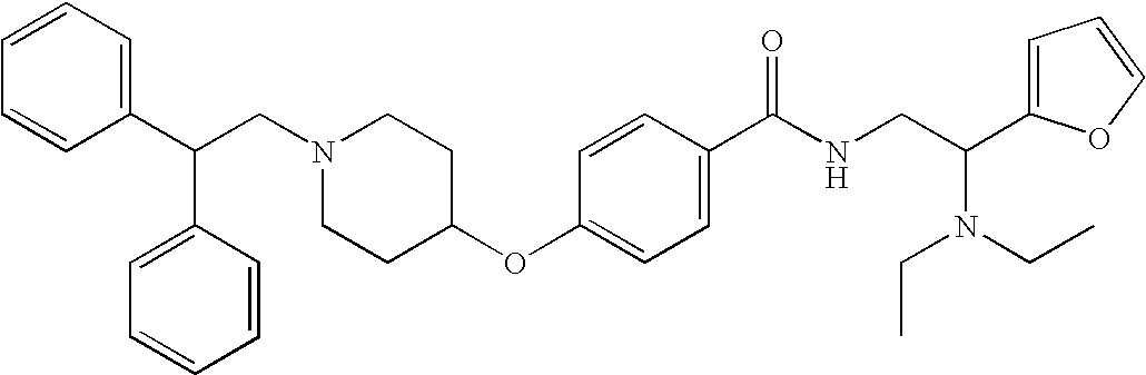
N1(CC(C2=CC=CC=C2)C2=CC=CC=C2)CCC(OC2=CC=C(C(NCC(C3=CC=CO3)N(CC)CC)=O)C=C2)CC1
